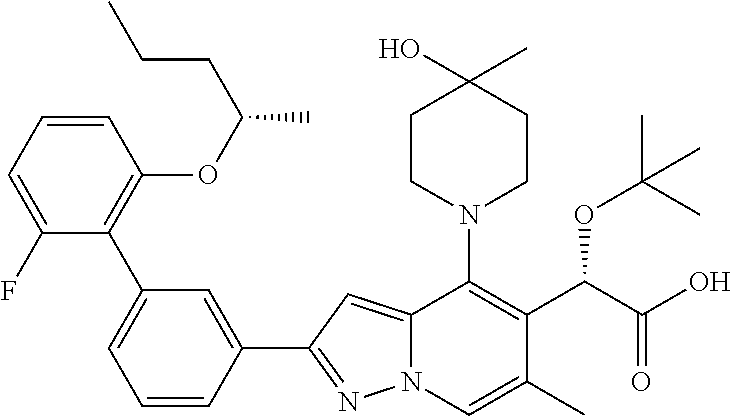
C1=CC=C(F)C(C2=CC=CC(C3=NN4C(=C3)C(N3CCC(C)(O)CC3)=C(C(C(O)=O)OC(C)(C)C)C(C)=C4)=C2)=C1OC(C)CCC
